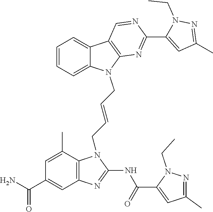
C1=C(C(=O)NC2=NC3=C(N2CC=CCN2C4=C(C5=CC=CC=C25)C=NC(C2=CC(C)=NN2CC)=N4)C(C)=CC(C(=O)N)=C3)N(CC)N=C1C
